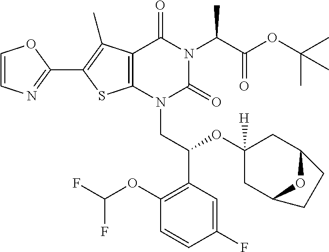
C1=CN=C(C2=C(C)C3=C(S2)N(CC(C2=C(OC(F)F)C=CC(F)=C2)OC2([H])CC4OC(C2)CC4)C(=O)N(C(C(OC(C)(C)C)=O)C)C3=O)O1
